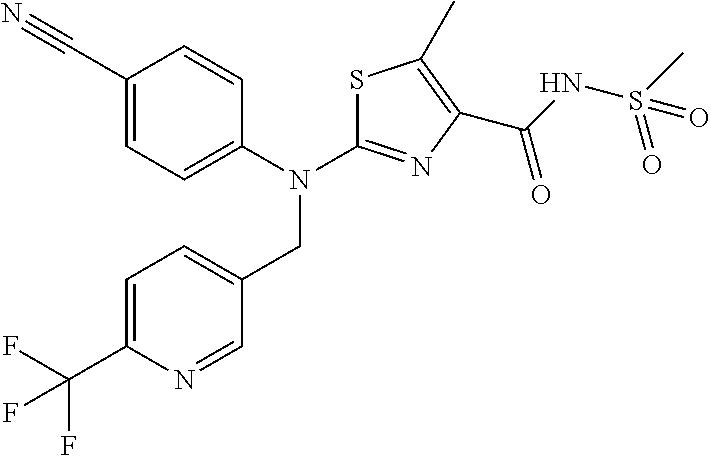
C1=C(CN(C2=NC(C(NS(C)(=O)=O)=O)=C(C)S2)C2=CC=C(C#N)C=C2)C=NC(C(F)(F)F)=C1
